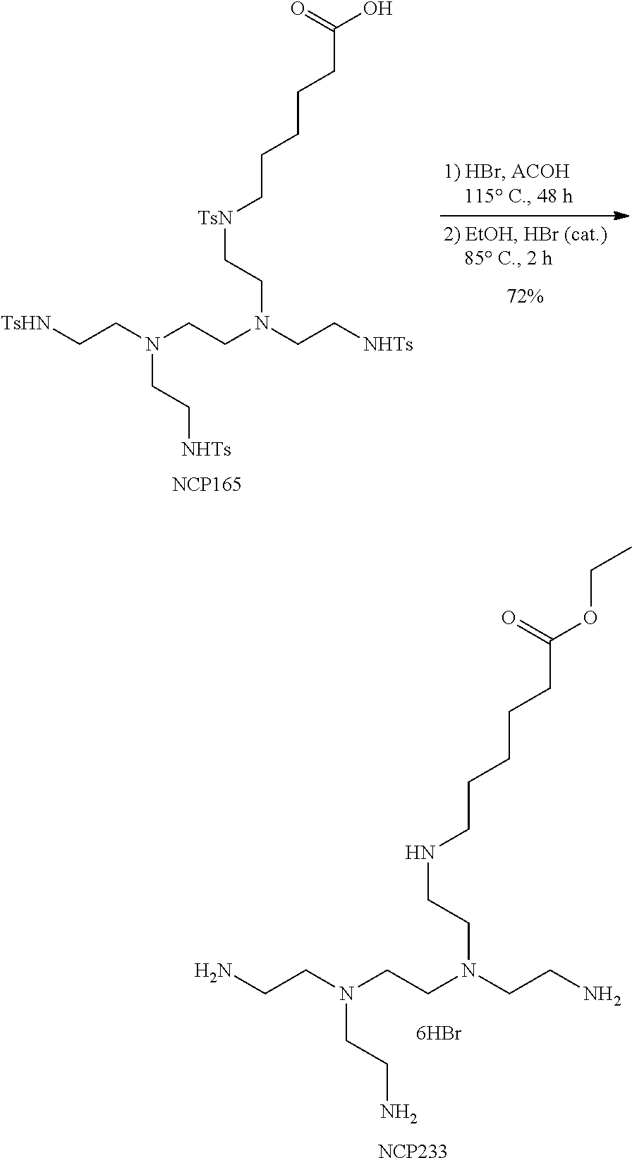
[TsHN]CCN(CCN(CC[NHTs])CC[TsN]CCCCCC(O)=O)CC[NHTs].[NCP165].NCCN(CCN(CCN)CCNCCCCCC(OCC)=O)CCN.[NCP233]
